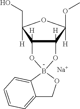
C12=CC=CC=C1B1(OC2)OC2([H])C([H])(C(OC)([H])OC2(CO)[H])O1.[Na]
